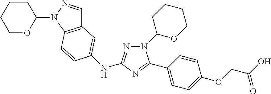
N1(C2CCCCO2)N=C(NC2=CC3=C(N(C4OCCCC4)N=C3)C=C2)N=C1C1=CC=C(OCC(=O)O)C=C1
